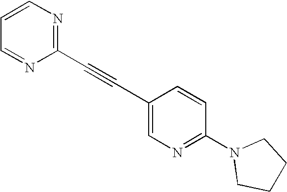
C1=NC(C#CC2=CN=C(N3CCCC3)C=C2)=NC=C1
